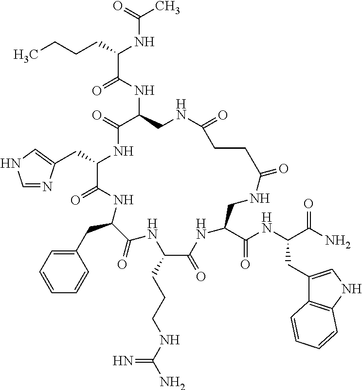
C(C1C(=O)NC(CC2=CC=CC=C2)C(=O)NC(CCCNC(N)=N)C(=O)NC(C(NC(C(N)=O)CC2=CNC3=C2C=CC=C3)=O)CNC(=O)CCC(=O)NCC(NC(C(CCCC)NC(C)=O)=O)C(=O)N1)C1=CNC=N1
